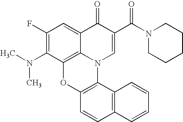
C1(F)=C(N(C)C)C2=C3C(=C1)C(=O)C(C(N1CCCCC1)=O)=CN3C1=C(O2)C=CC2=C1C=CC=C2
